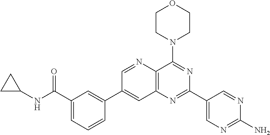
C1=CC(C2=CC3=C(C(N4CCOCC4)=NC(C4=CN=C(N)N=C4)=N3)N=C2)=CC(C(NC2CC2)=O)=C1
